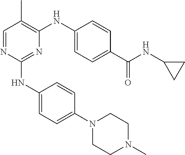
N1(C2=CC=C(NC3=NC(NC4=CC=C(C(NC5CC5)=O)C=C4)=C(C)C=N3)C=C2)CCN(C)CC1
